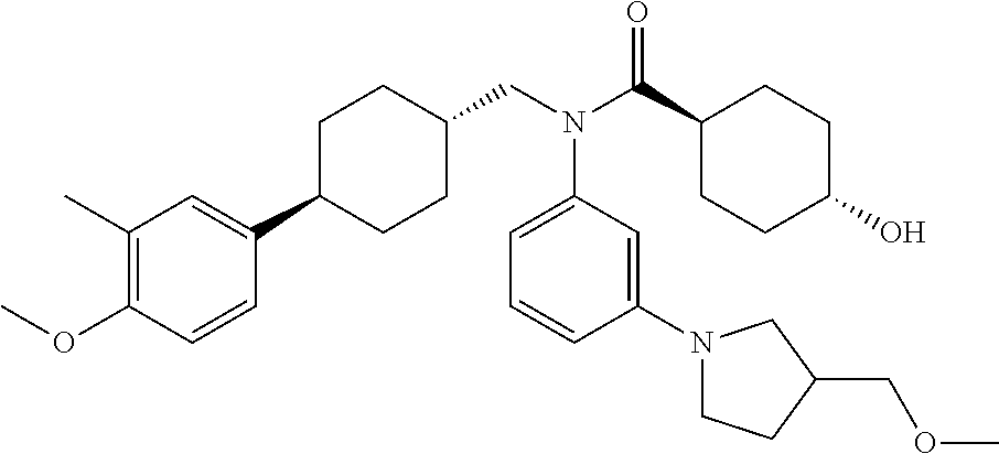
C1(C2CCC(CN(C(C3CCC(O)CC3)=O)C3=CC=CC(N4CCC(COC)C4)=C3)CC2)=CC(C)=C(OC)C=C1
